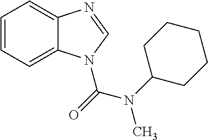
C1=CC=C2C(=C1)N=CN2C(N(C)C1CCCCC1)=O
